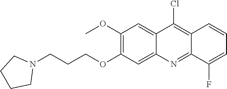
C12=CC(OC)=C(OCCCN3CCCC3)C=C1N=C1C(=C2Cl)C=CC=C1F
